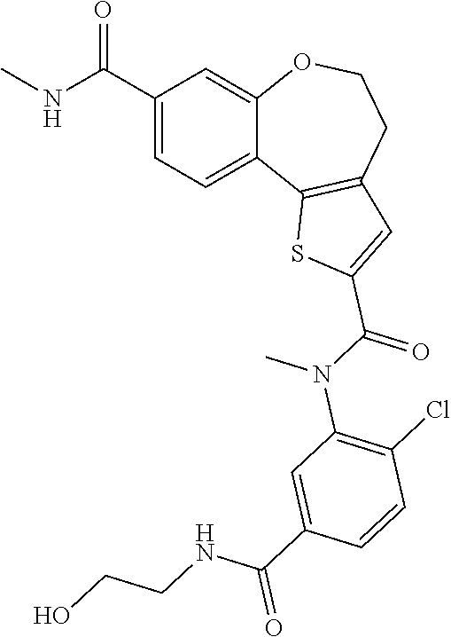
C1=C(C(=O)NC)C=C2C(=C1)C1=C(CCO2)C=C(C(=O)N(C2=C(Cl)C=CC(C(=O)NCCO)=C2)C)S1
